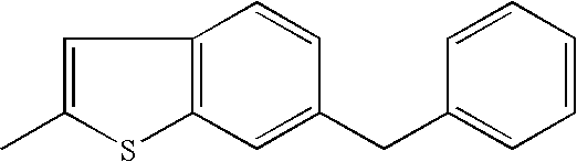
C1=C(C)SC2=C1C=CC(CC1=CC=CC=C1)=C2
